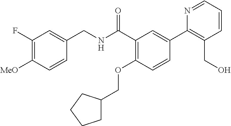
C1=CC([MeO])=C(F)C=C1CNC(C1=C(OCC2CCCC2)C=CC(C2=C(CO)C=CC=N2)=C1)=O
